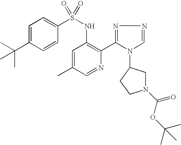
C1=C(C(C)(C)C)C=CC(S(NC2=C(C3=NN=CN3C3CN(C(=O)OC(C)(C)C)CC3)N=CC(C)=C2)(=O)=O)=C1
